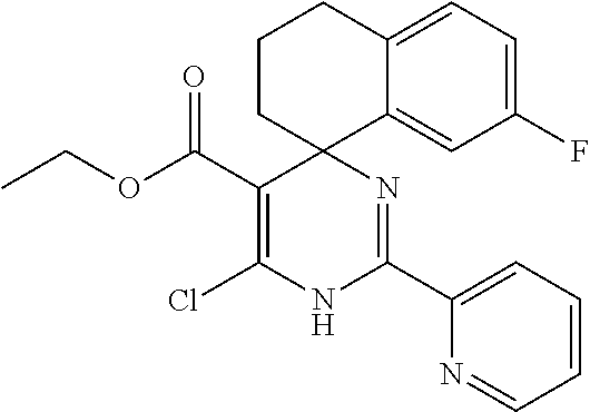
C1(F)=CC=C2C(=C1)C1(CCC2)C(C(OCC)=O)=C(Cl)NC(C2=CC=CC=N2)=N1
